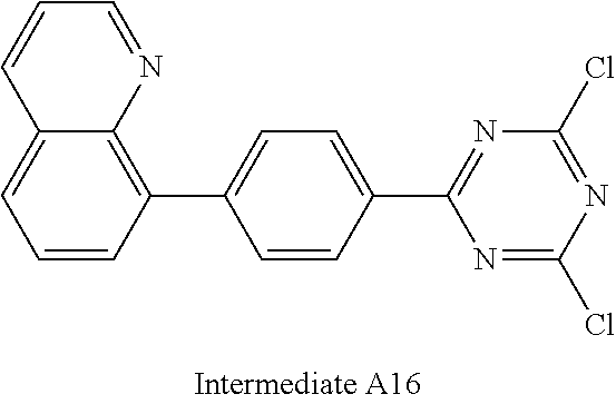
N1=C(C2=CC=C(C3=C4C(=CC=C3)C=CC=N4)C=C2)N=C(Cl)N=C1Cl
